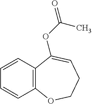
C12=C(C=CC=C1)C(OC(=O)C)=CCCO2
